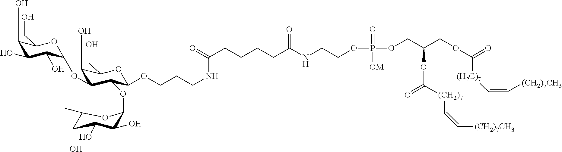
C1(O)C(O)C(O)C(OC2C(O)C(CO)OC(OCCCNC(CCCCC(NCCOP(=O)([OM])OCC(COC(=O)[(H2C)7]C=C[(CH2)7CH3])OC(=O)[(CH2)7]C=C[(CH2)7CH3])=O)=O)C2OC2C(O)C(O)C(O)C(C)O2)OC1CO
